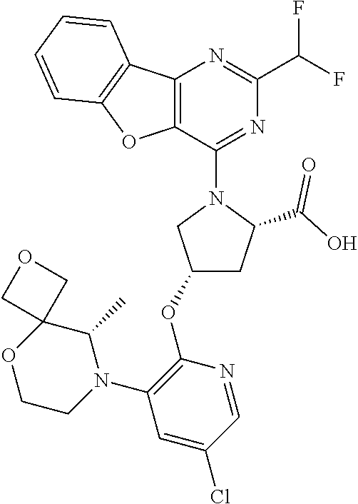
C1(OC2=C(N3C(C)C4(OCC3)COC4)C=C(Cl)C=N2)CC(C(O)=O)N(C2=NC(C(F)F)=NC3=C2OC2=C3C=CC=C2)C1
